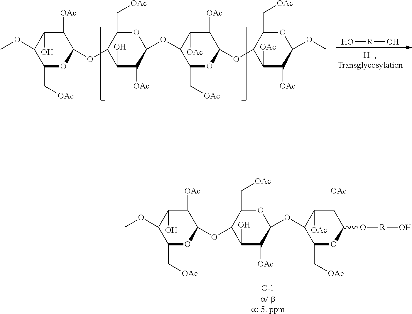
C1(C[OAc])OC(OC2C(O)C([OAc])C(OC3C(C[OAc])OC(O[R]O)C([OAc])C3[OAc])OC2C[OAc])C([OAc])C(O)C1OC.O[R]O.C1(C[OAc])OC(OC2C(O)C([OAc])C(OC3C(C[OAc])OC(OC4C([OAc])C([OAc])C(OC)OC4C[OAc])C([OAc])C3[OAc])OC2C[OAc])C([OAc])C(O)C1OC
